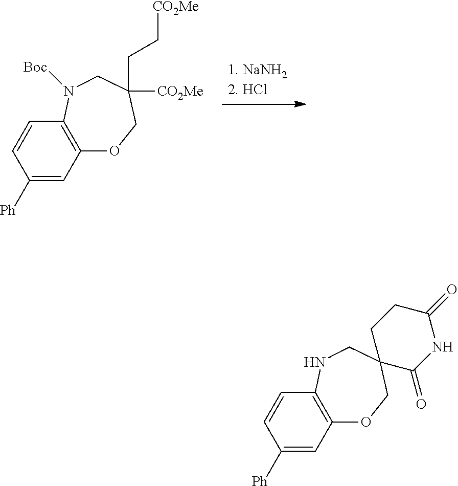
C(C[CO2Me])C1([CO2Me])COC2=C(C=CC([Ph])=C2)N([Boc])C1.C1CC(=O)NC(=O)C12COC1=C(C=CC([Ph])=C1)NC2
